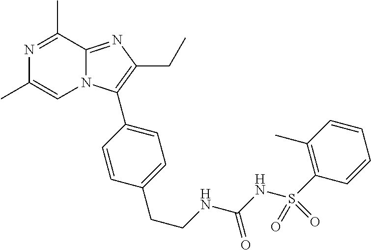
N1=C(C)C2=NC(CC)=C(C3=CC=C(CCNC(NS(C4=C(C)C=CC=C4)(=O)=O)=O)C=C3)N2C=C1C
